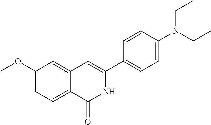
C1(OC)=CC=C2C(=C1)C=C(C1=CC=C(N(CC)CC)C=C1)NC2=O
